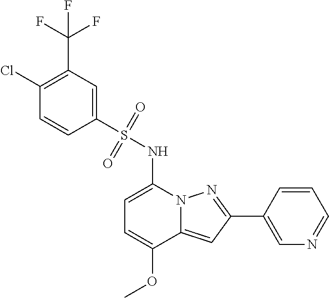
C1=C(NS(C2=CC(C(F)(F)F)=C(Cl)C=C2)(=O)=O)N2C(=CC(C3=CN=CC=C3)=N2)C(OC)=C1
